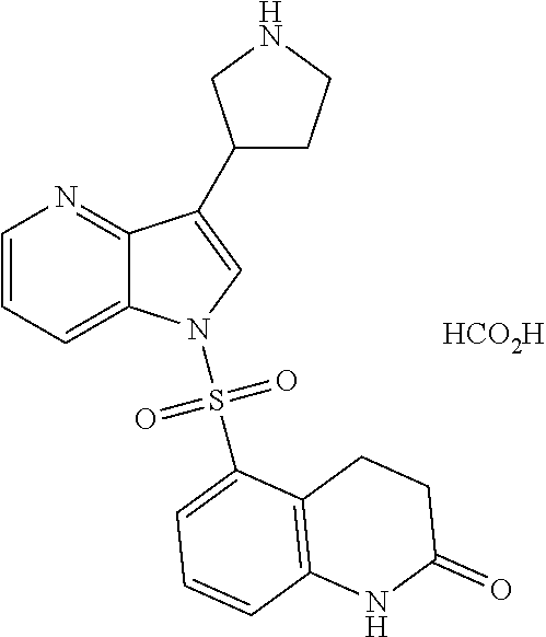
[HCO2H].C1=CC=C2C(=N1)C(C1CCNC1)=CN2S(=O)(=O)C1=CC=CC2=C1CCC(=O)N2
